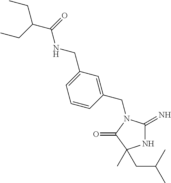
N1C(=N)N(CC2=CC(CNC(C(CC)CC)=O)=CC=C2)C(=O)C1(C)CC(C)C
